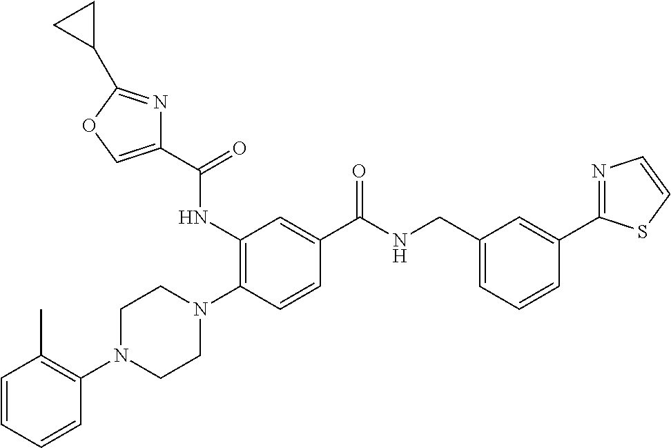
C1=CC=CC(N2CCN(C3=C(NC(C4=COC(C5CC5)=N4)=O)C=C(C(NCC4=CC=CC(C5=NC=CS5)=C4)=O)C=C3)CC2)=C1C
